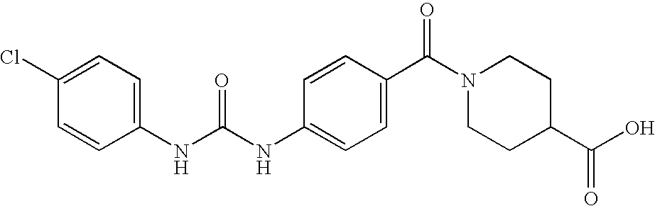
C1(Cl)=CC=C(NC(NC2=CC=C(C(N3CCC(C(O)=O)CC3)=O)C=C2)=O)C=C1
